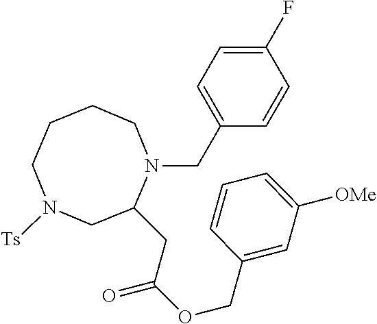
C1CCN([Ts])CC(CC(OCC2=CC([OMe])=CC=C2)=O)N(CC2=CC=C(F)C=C2)C1
